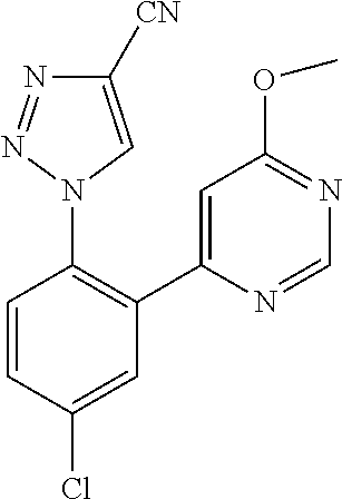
C1=C(C2=C(N3C=C([CN])N=N3)C=CC(Cl)=C2)N=CN=C1OC
